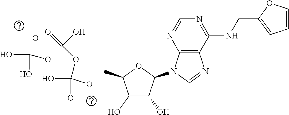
C12=C(C(NCC3=CC=CO3)=NC=N1)N=CN2C1OC(C)C(O)C1O.OC(O)(O)OC(=O)O.O.OC(O)O
